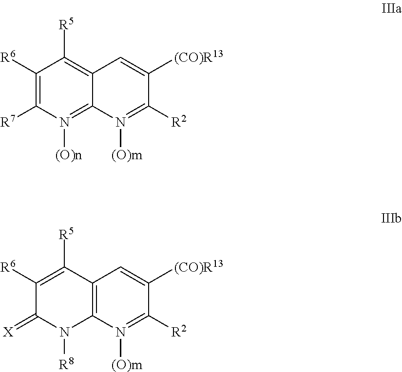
C1([R6])=C([R7])N([(O)n])=C2C(=C1[R5])C=C([(CO)R13])C([R2])=N2[(O)m].C1([R6])=C([R5])C2=C(N([R8])C1=[X])N([(O)m])=C([R2])C([(CO)R13])=C2
